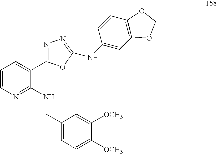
C1=CN=C(NCC2=CC=C([OCH3])C([OCH3])=C2)C(C2=NN=C(NC3=CC4=C(C=C3)OCO4)O2)=C1
